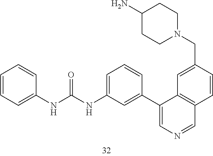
C1(N)CCN(CC2=CC3=C(C=C2)C=NC=C3C2=CC(NC(NC3=CC=CC=C3)=O)=CC=C2)CC1
